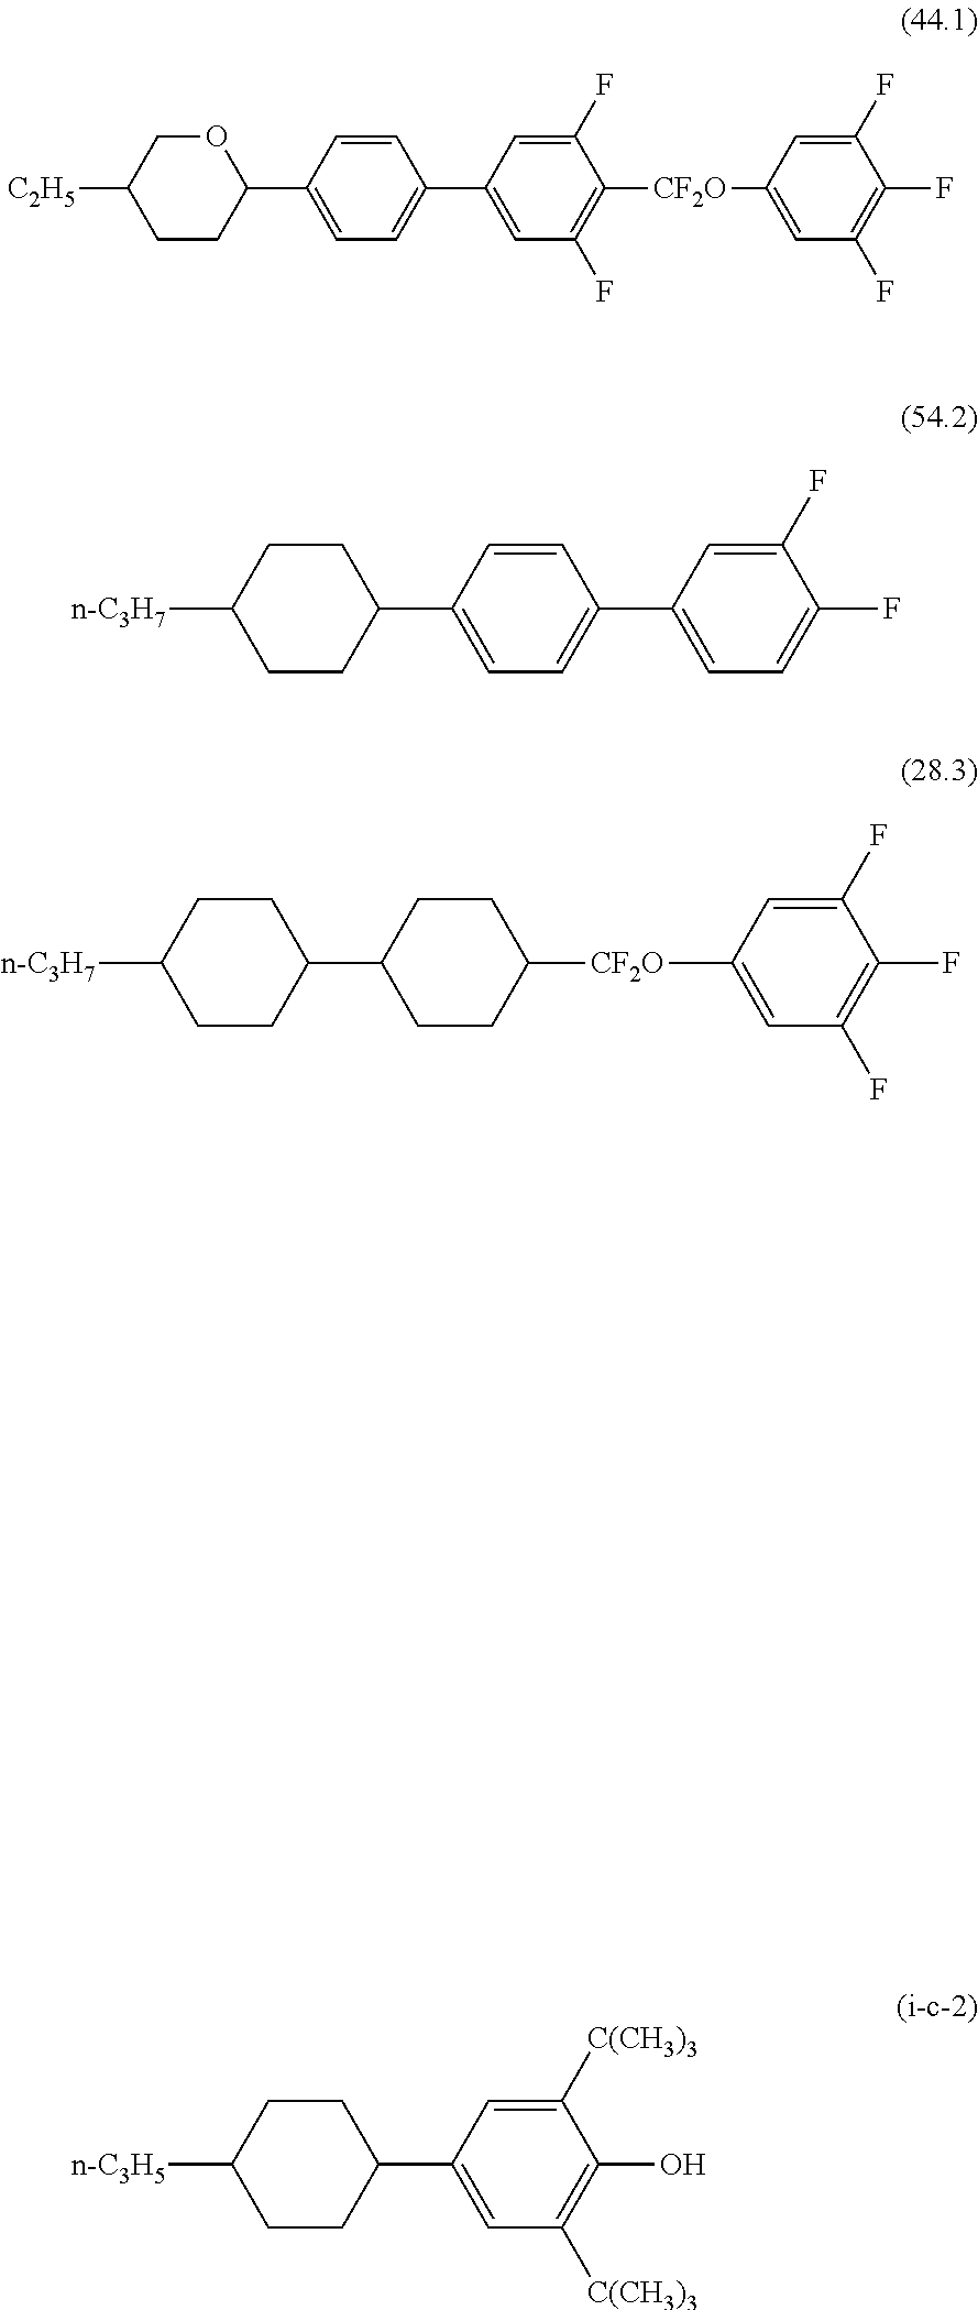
C1CC(C2=CC=C(C3=CC=C(F)C(F)=C3)C=C2)CCC1[n-C3H7].C1CC(C2CCC([CF2O]C3=CC(F)=C(F)C(F)=C3)CC2)CCC1[n-C3H7].[n-C3H5]C1CCC(C2=CC([C(CH3)3])=C(O)C([C(CH3)3])=C2)CC1.C1CC(C2=CC=C(C3=CC(F)=C([CF2O]C4=CC(F)=C(F)C(F)=C4)C(F)=C3)C=C2)OCC1[C2H5]
